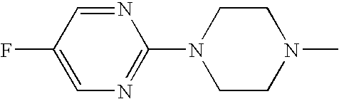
N1=CC(F)=CN=C1N1CCN(C)CC1
